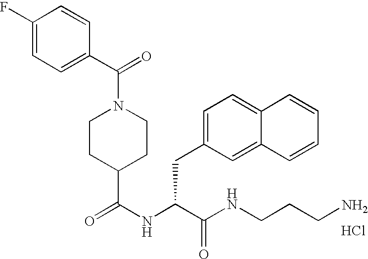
N(C(C(NCCCN)=O)CC1=CC=C2C(=C1)C=CC=C2)C(=O)C1CCN(C(C2=CC=C(F)C=C2)=O)CC1.Cl
